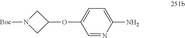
C1=NC(N)=CC=C1OC1CN([Boc])C1
